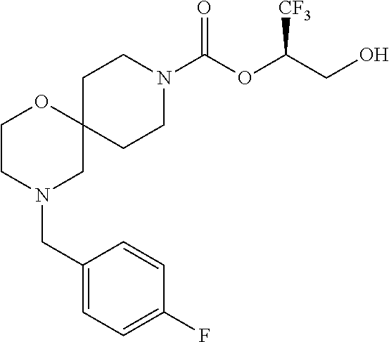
C1CN(C(OC(CO)[CF3])=O)CCC12OCCN(CC1=CC=C(F)C=C1)C2
